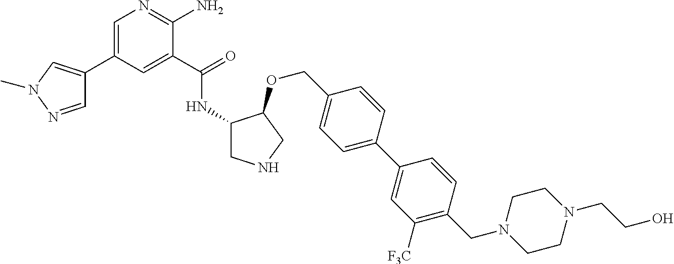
C1=C(C2=CN(C)N=C2)C=C(C(NC2CNCC2OCC2=CC=C(C3=CC([F3C])=C(CN4CCN(CCO)CC4)C=C3)C=C2)=O)C(N)=N1
